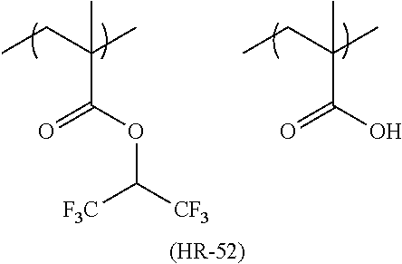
CCC(C)(C)C(OC([F3C])[CF3])=O.CCC(C)(C)C(O)=O.[(HR-52)]
